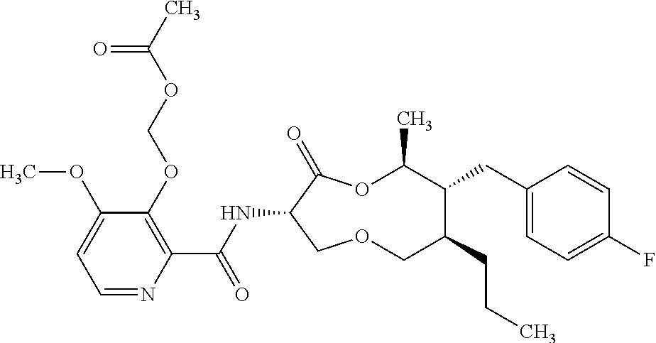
C1(OCOC(C)=O)=C(C(NC2C(=O)OC(C)C(CC3=CC=C(F)C=C3)C(CCC)COC2)=O)N=CC=C1OC
